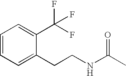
C1=CC=C(CCNC(C)=O)C(C(F)(F)F)=C1
